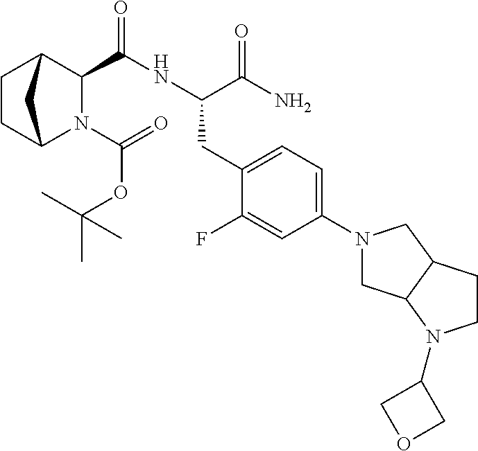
N1(C(=O)OC(C)(C)C)C2CCC(C1C(NC(C(N)=O)CC1=CC=C(N3CC4C(C3)CCN4C3COC3)C=C1F)=O)C2
